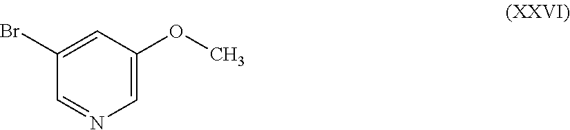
C1=C(OC)C=C(Br)C=N1
